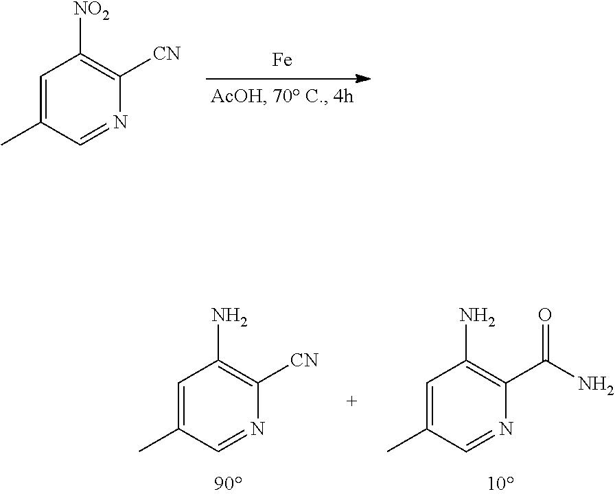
[Fe].C1=C(C)C=NC([CN])=C1[NO2].C1=C(C)C=NC([CN])=C1N.C1=C(C)C=NC(C(=O)N)=C1N
